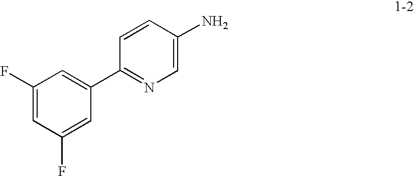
C1(F)=CC(F)=CC(C2=NC=C(N)C=C2)=C1
